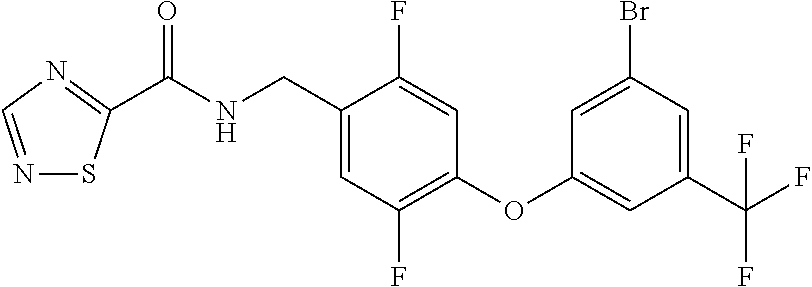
N1=CN=C(C(NCC2=CC(F)=C(OC3=CC(C(F)(F)F)=CC(Br)=C3)C=C2F)=O)S1
